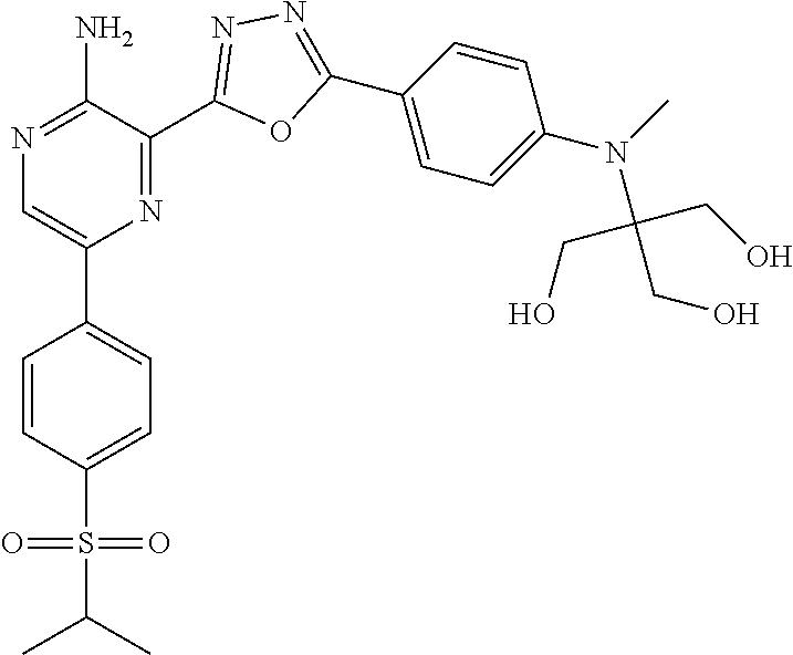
C1(C2=CC=C(S(C(C)C)(=O)=O)C=C2)=CN=C(N)C(C2=NN=C(C3=CC=C(N(C)C(CO)(CO)CO)C=C3)O2)=N1
